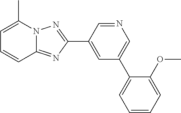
C1(C2=CC(C3=CC=CC=C3OC)=CN=C2)=NN2C(=N1)C=CC=C2C
